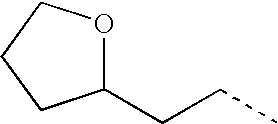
C1(CCC)OCCC1
